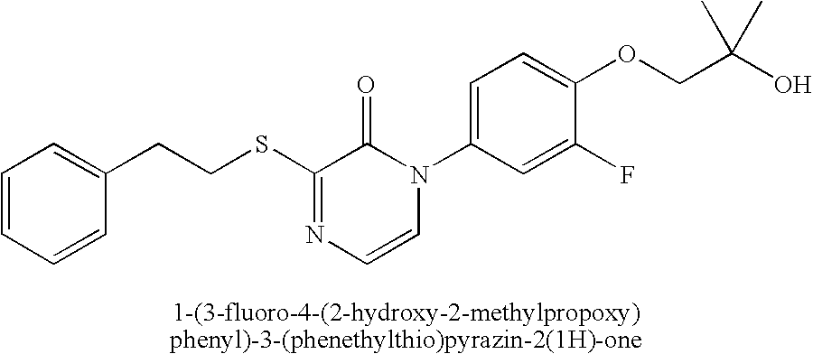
S(C1=NC=CN(C2=CC=C(OCC(O)(C)C)C(F)=C2)C1=O)CCC1=CC=CC=C1
